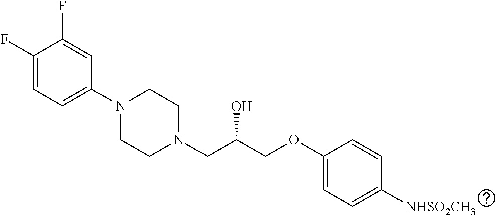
C1(F)=CC=C(N2CCN(CC(COC3=CC=C([NHSO2CH3])C=C3)O)CC2)C=C1F
